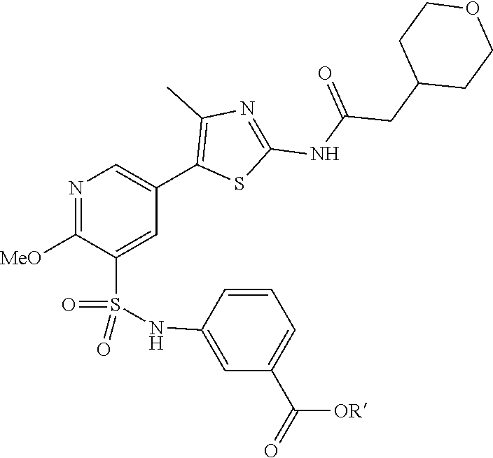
N1=C([MeO])C(S(=O)(=O)NC2=CC(C(=O)[OR])=CC=C2)=CC(C2=C(C)N=C(NC(=O)CC3CCOCC3)S2)=C1
